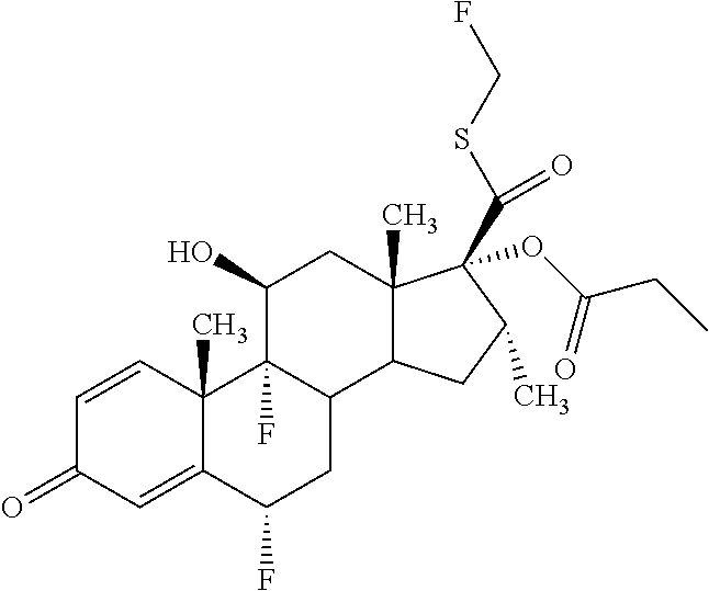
C1=CC2(C)C(=CC1=O)C(F)CC1C2(F)C(O)CC2(C)C1CC(C)C2(C(=O)SCF)OC(CC)=O
